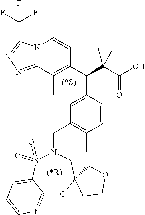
N12C(=NN=C1C(F)(F)F)C(C)=C(C(C(C(O)=O)(C)C)C1=CC(CN3S(=O)(=O)C4=CC=CN=C4OC4(C3)CCOC4)=C(C)C=C1)C=C2
